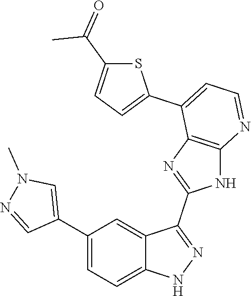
C1(C2=CC=C3C(=C2)C(C2=NC4=C(N2)N=CC=C4C2=CC=C(C(=O)C)S2)=NN3)=CN(C)N=C1
